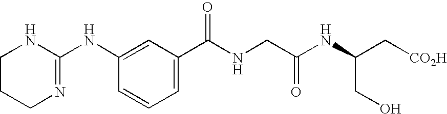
C1CCN=C(NC2=CC(C(NCC(NC(CO)C[CO2H])=O)=O)=CC=C2)N1
